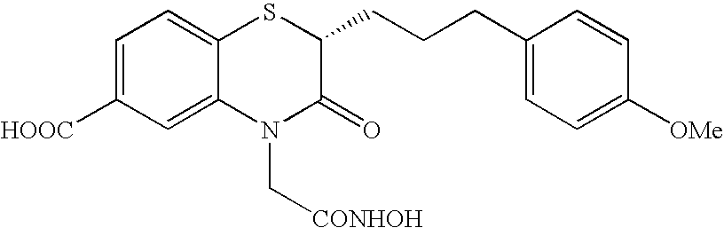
C1=C([HOOC])C=C2C(=C1)SC(CCCC1=CC=C([OMe])C=C1)C(=O)N2C[CONHOH]
